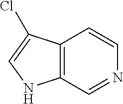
C12=C(C=NC=C1)NC=C2Cl
